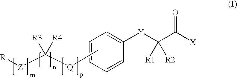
C1=CC=CC([Y]C(C([X])=O)([R1])[R2])=C1.[R][Z]C([R3])([R4])[Q]C
